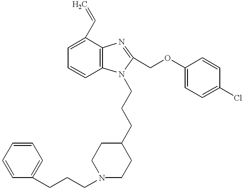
C1=C(C=C)C2=C(C=C1)N(CCCC1CCN(CCCC3=CC=CC=C3)CC1)C(COC1=CC=C(Cl)C=C1)=N2
